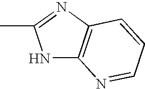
N1C2=C(N=C1C)C=CC=N2
